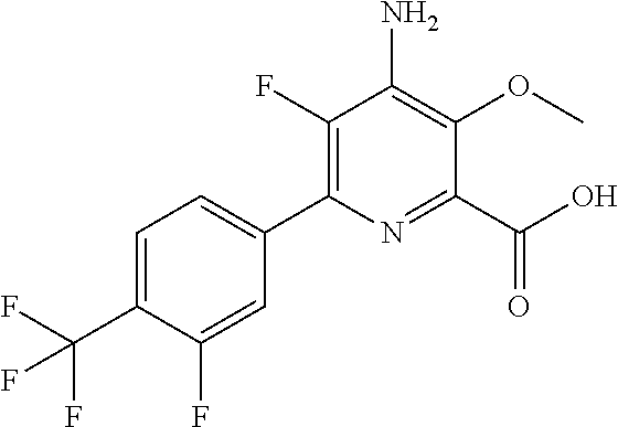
C1(F)=C(C2=CC=C(C(F)(F)F)C(F)=C2)N=C(C(O)=O)C(OC)=C1N
